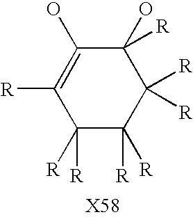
C1([R])([R])C([R])([R])C(O)([R])C(O)=C([R])C1([R])[R]
